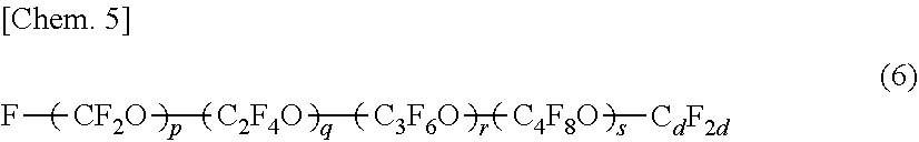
F[CF2O][C2F4O][C3F6O][C4F8O][CdF2d]
